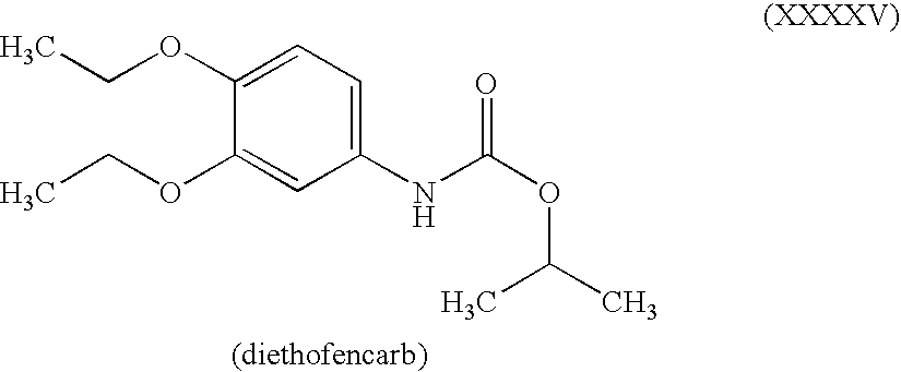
CCOC1=CC=C(NC(OC(C)C)=O)C=C1OCC
